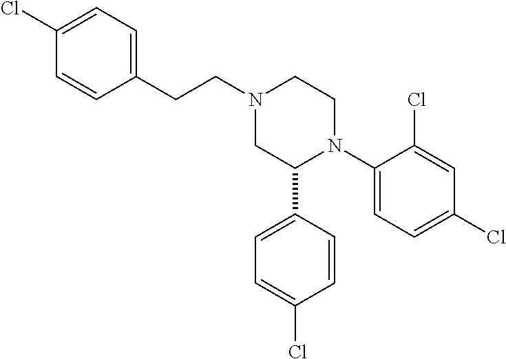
C1(C2N(C3=CC=C(Cl)C=C3Cl)CCN(CCC3=CC=C(Cl)C=C3)C2)=CC=C(Cl)C=C1
